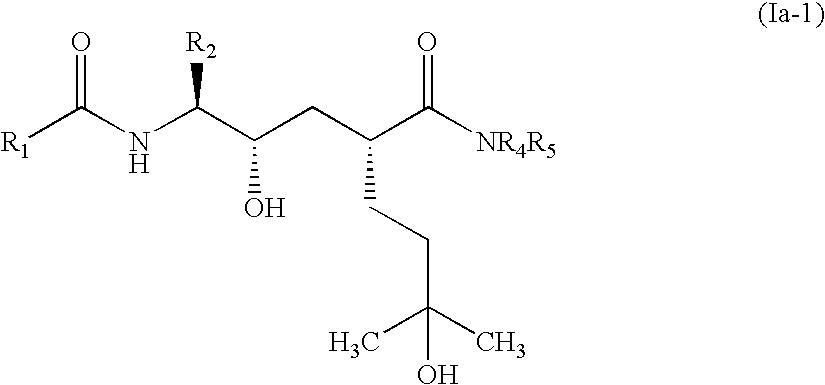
[R1]C(NC(C(CC(C([NR4R5])=O)CCC(C)(C)O)O)[R2])=O
